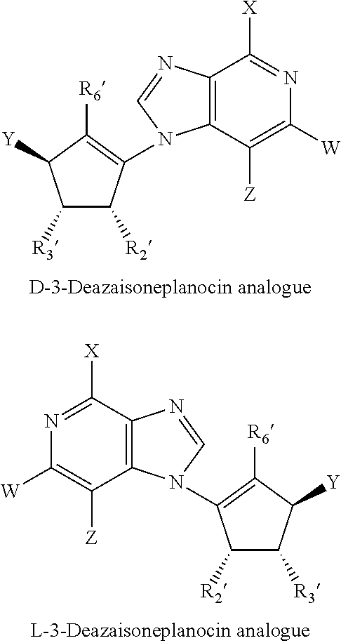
N1=C([X])C2=C(C([Z])=C1[W])N(C1=C([R6])C([Y])C([R3])C1[R2])C=N2.N1=C([X])C2=C(C([Z])=C1[W])N(C1=C([R6])C([Y])C([R3])C1[R2])C=N2
